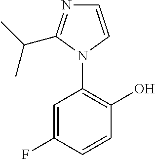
C1(O)=C(N2C=CN=C2C(C)C)C=C(F)C=C1
